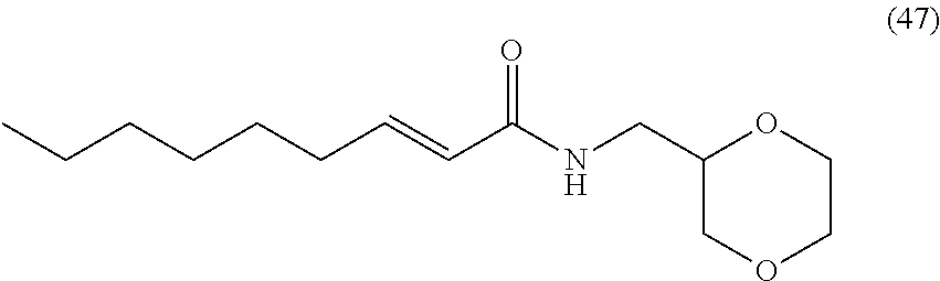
C(CCC=CC(NCC1COCCO1)=O)CCC
